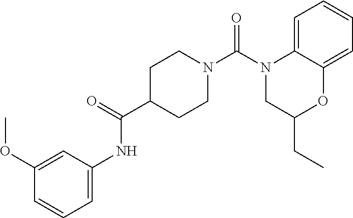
N1(C(N2CCC(C(=O)NC3=CC=CC(OC)=C3)CC2)=O)CC(CC)OC2=CC=CC=C12
